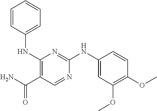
C1=NC(NC2=CC(OC)=C(OC)C=C2)=NC(NC2=CC=CC=C2)=C1C(=O)N
